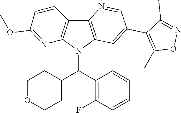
O1N=C(C)C(C2=CC3=C(N=C2)C2=C(N=C(OC)C=C2)N3C(C2=C(F)C=CC=C2)C2CCOCC2)=C1C
